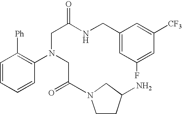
C1=CC=CC(N(CC(=O)N2CCC(N)C2)CC(NCC2=CC(F)=CC([CF3])=C2)=O)=C1[Ph]
